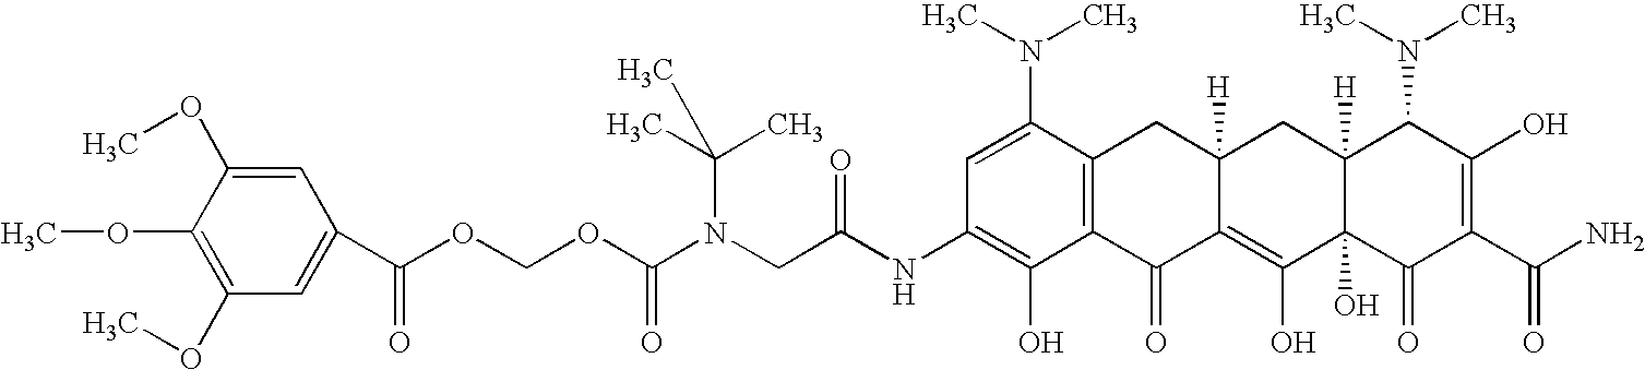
N(CC(NC1=C(O)C2=C(C(N(C)C)=C1)CC1([H])C(=C(O)C3(O)C([H])(C1)C(N(C)C)C(O)=C(C(N)=O)C3=O)C2=O)=O)(C(OCOC(=O)C1=CC(OC)=C(OC)C(OC)=C1)=O)C(C)(C)C
